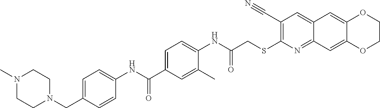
C1CN(C)CCN1CC1=CC=C(NC(C2=CC=C(NC(CSC3=C(C#N)C=C4C(=N3)C=C3C(=C4)OCCO3)=O)C(C)=C2)=O)C=C1
